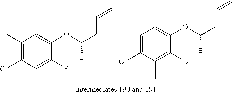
C1(C)=C(Cl)C=C(Br)C(OC(CC=C)C)=C1.C1=C(Cl)C(C)=C(Br)C(OC(CC=C)C)=C1
